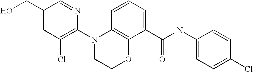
C1(N2CCOC3=C2C=CC=C3C(NC2=CC=C(Cl)C=C2)=O)=C(Cl)C=C(CO)C=N1
